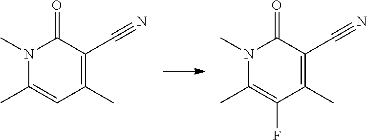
N1(C)C(C)=CC(C)=C(C#N)C1=O.N1(C)C(C)=C(F)C(C)=C(C#N)C1=O
